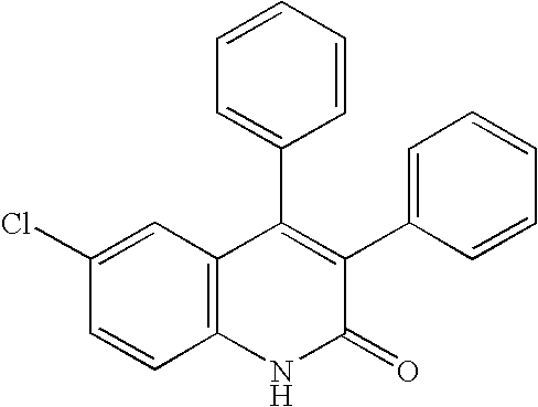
C1(Cl)=CC2=C(C=C1)NC(=O)C(C1=CC=CC=C1)=C2C1=CC=CC=C1
